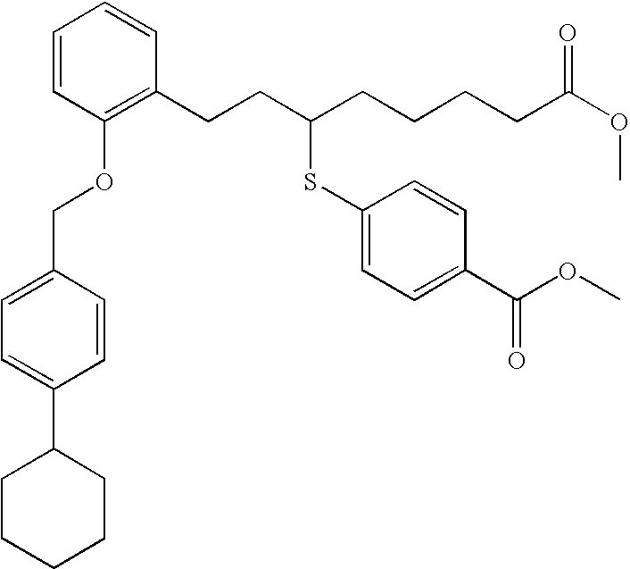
C1=CC(OCC2=CC=C(C3CCCCC3)C=C2)=C(CCC(CCCCC(OC)=O)SC2=CC=C(C(OC)=O)C=C2)C=C1
